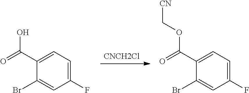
[CNCH2Cl].C1(C(=O)O)=CC=C(F)C=C1Br.C1(C(=O)OC[CN])=CC=C(F)C=C1Br
